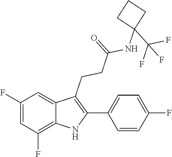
C1(C2=C(CCC(=O)NC3(C(F)(F)F)CCC3)C3=CC(F)=CC(F)=C3N2)=CC=C(F)C=C1
